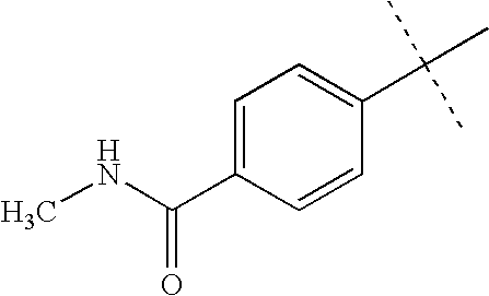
C1=C(C(NC)=O)C=CC(C(C)(C)C)=C1
